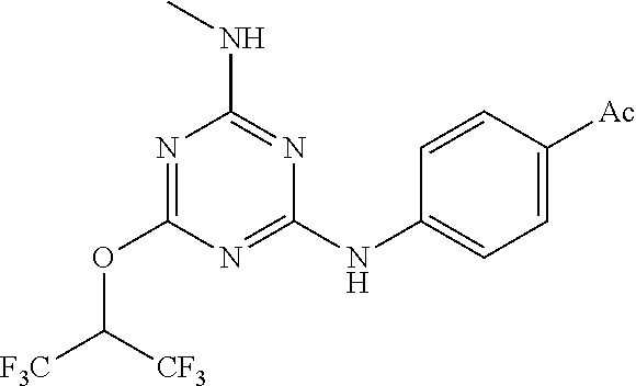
N1=C(NC2=CC=C([Ac])C=C2)N=C(NC)N=C1OC([F3C])[CF3]
